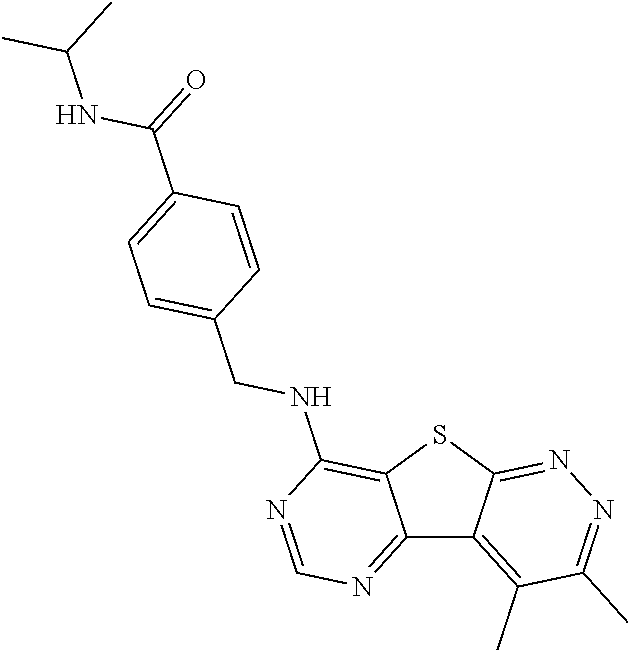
C12=NC=NC(NCC3=CC=C(C(NC(C)C)=O)C=C3)=C1SC1=NN=C(C)C(C)=C21
